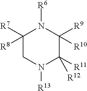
C1([R7])([R8])CN([R13])C([R11])([R12])C([R9])([R10])N1[R6]
